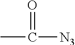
CC(=O)[N3]
